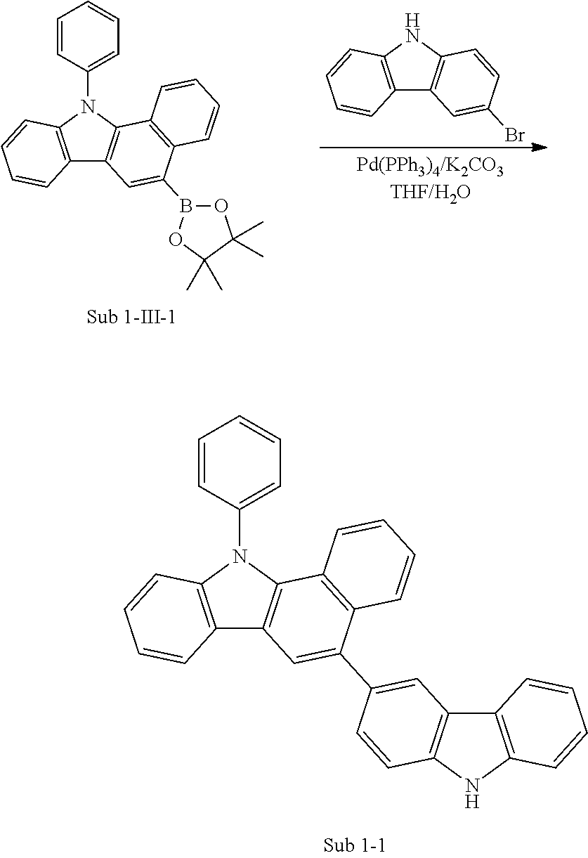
C12=C(NC3=C1C=C(Br)C=C3)C=CC=C2.C12=C(N(C3=CC=CC=C3)C3=C1C=C(B1OC(C)(C)C(C)(C)O1)C1=C3C=CC=C1)C=CC=C2.C12=C(N(C3=CC=CC=C3)C3=C1C=C(C1=CC4=C(NC5=C4C=CC=C5)C=C1)C1=C3C=CC=C1)C=CC=C2
